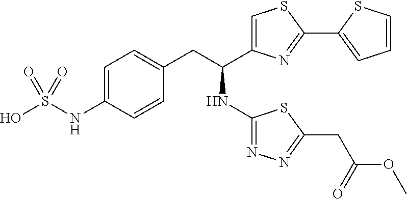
C1=C(NS(O)(=O)=O)C=CC(CC(C2=CSC(C3=CC=CS3)=N2)NC2=NN=C(CC(OC)=O)S2)=C1
